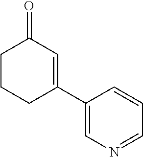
C1CCC(C2=CN=CC=C2)=CC1=O
